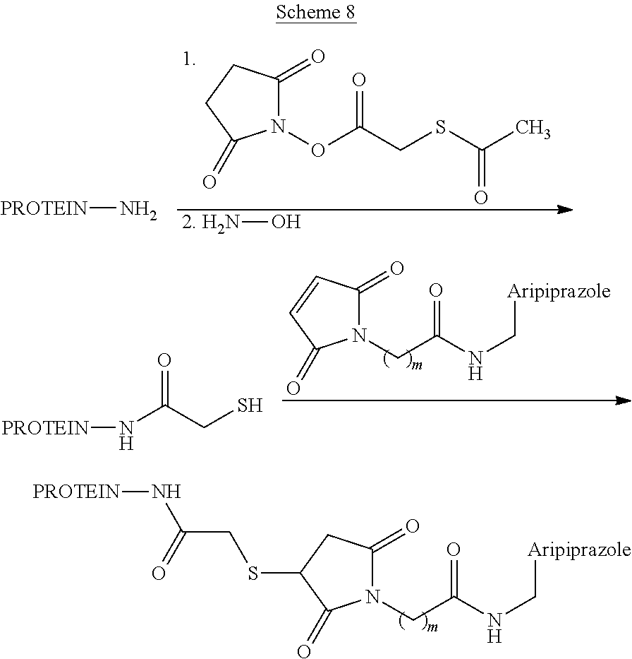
N1(CC(NC[Aripiprazole])=O)C(=O)CC(SCC(N[PROTEIN])=O)C1=O.N1(OC(CSC(C)=O)=O)C(=O)CCC1=O.[2. H2N]O.[PROTEIN]N.N1(CC(NC[Aripiprazole])=O)C(=O)C=CC1=O.[PROTEIN]NC(CS)=O
